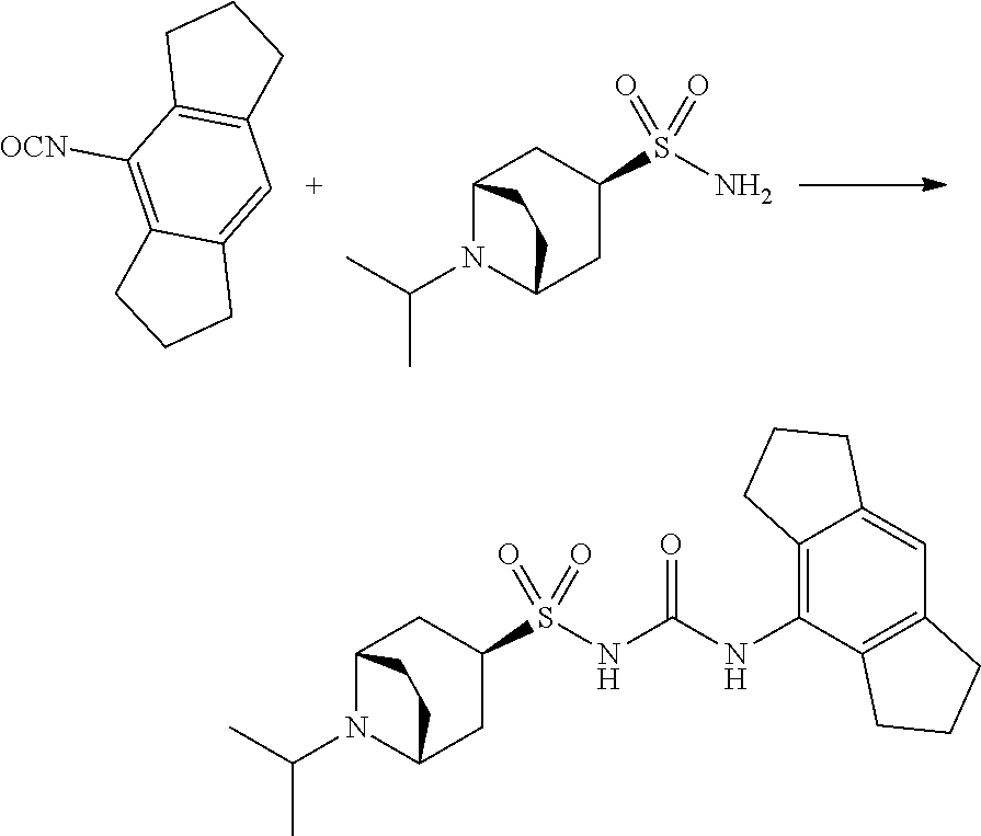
C1([OCN])=C2C(=CC3=C1CCC3)CCC2.C12N(C(C)C)C(CC(S(N)(=O)=O)C1)CC2.C12N(C(C)C)C(CC(S(NC(NC3=C4C(=CC5=C3CCC5)CCC4)=O)(=O)=O)C1)CC2
